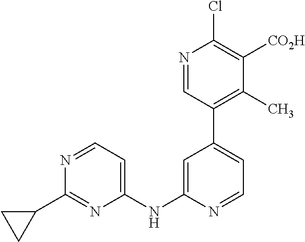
C1=NC(NC2=CC=NC(C3CC3)=N2)=CC(C2=C(C)C([CO2H])=C(Cl)N=C2)=C1
